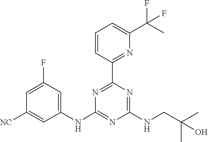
C1(NC2=NC(NCC(C)(C)O)=NC(C3=NC(C(C)(F)F)=CC=C3)=N2)=CC(F)=CC([NC])=C1
